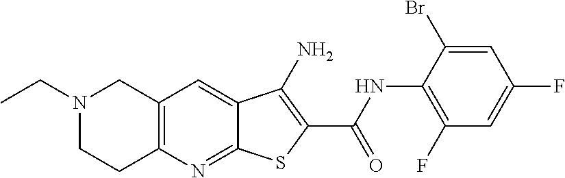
C12=C(N=C3C(=C1)C(N)=C(C(NC1=C(F)C=C(F)C=C1Br)=O)S3)CCN(CC)C2
